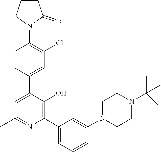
C1=C(C2=CC(Cl)=C(N3C(=O)CCC3)C=C2)C(O)=C(C2=CC=CC(N3CCN(C(C)(C)C)CC3)=C2)N=C1C
